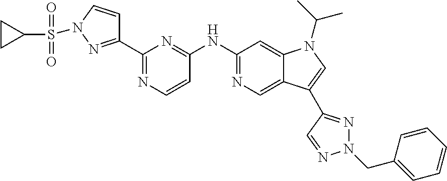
C1(NC2=NC(C3=NN(S(C4CC4)(=O)=O)C=C3)=NC=C2)=NC=C2C(=C1)N(C(C)C)C=C2C1=NN(CC2=CC=CC=C2)N=C1
